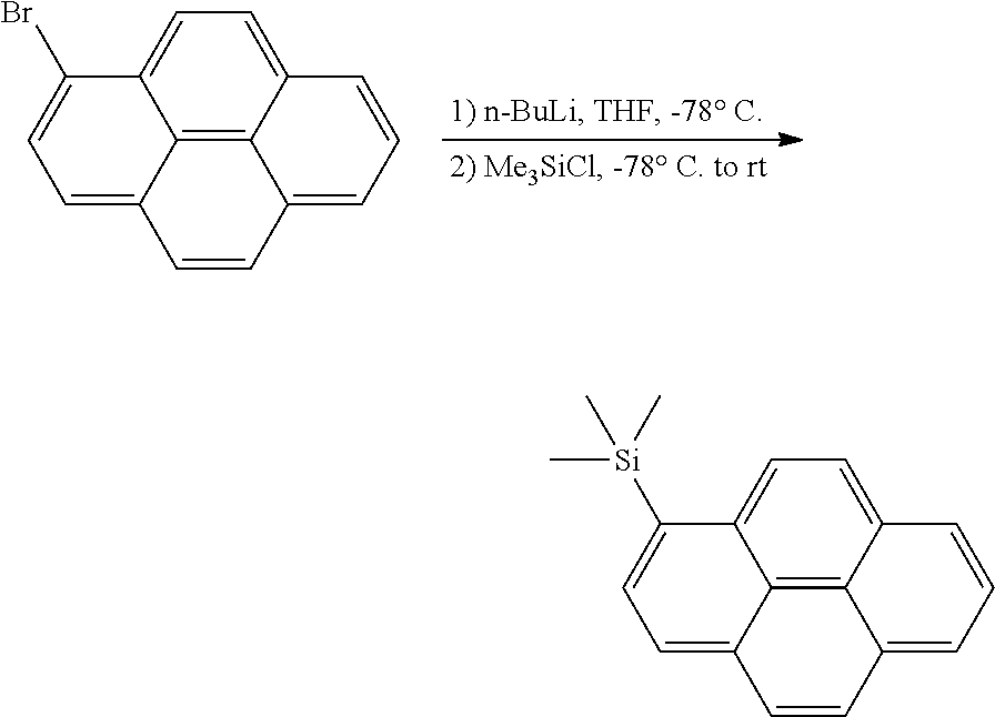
C12=C3C4=CC=C1C(Br)=CC=C2C=CC3=CC=C4.C12=C3C4=CC=C1C([Si](C)(C)C)=CC=C2C=CC3=CC=C4
